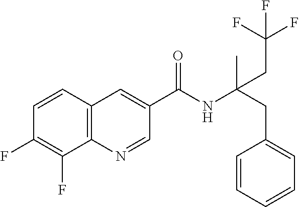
C1=CC2=C(C(F)=C1F)N=CC(C(NC(CC1=CC=CC=C1)(C)CC(F)(F)F)=O)=C2
